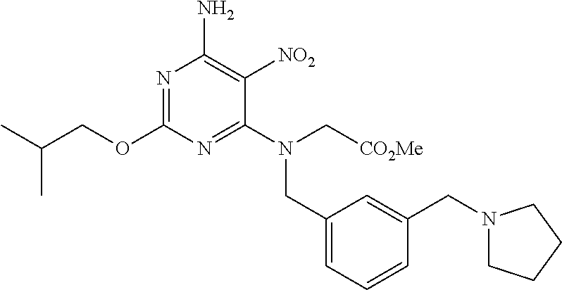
N1=C(OCC(C)C)N=C(N(C[CO2Me])CC2=CC=CC(CN3CCCC3)=C2)C([NO2])=C1N
